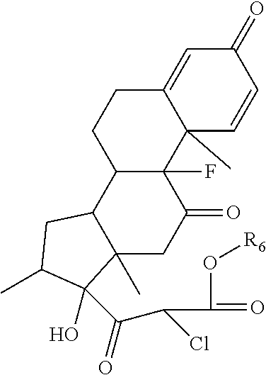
C12(F)C(C3C(C)(CC1=O)C(C(C(Cl)C(O[R6])=O)=O)(O)C(C)C3)CCC1=CC(=O)C=CC21C
